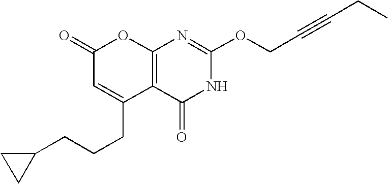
C12=C(C(=O)NC(OCC#CCC)=N1)C(CCCC1CC1)=CC(=O)O2
